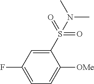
C1=C(F)C=C(S(=O)(=O)N(C)C)C([OMe])=C1
